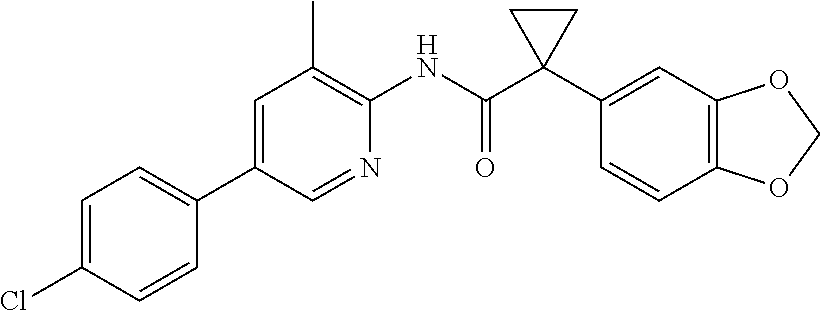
C1=C(Cl)C=CC(C2=CC(C)=C(NC(C3(C4=CC5=C(C=C4)OCO5)CC3)=O)N=C2)=C1
